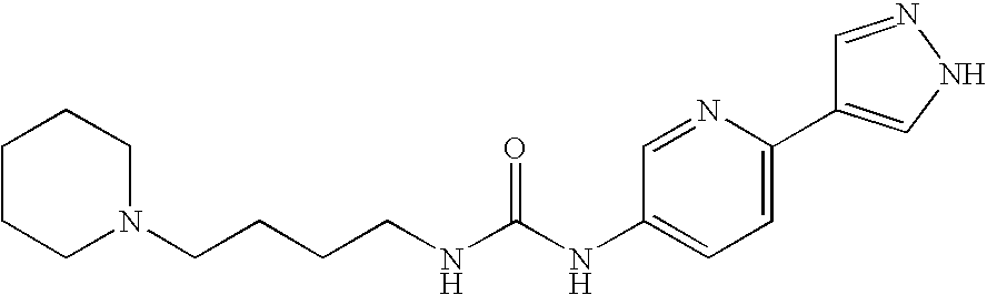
C1CCN(CCCCNC(NC2=CC=C(C3=CNN=C3)N=C2)=O)CC1
